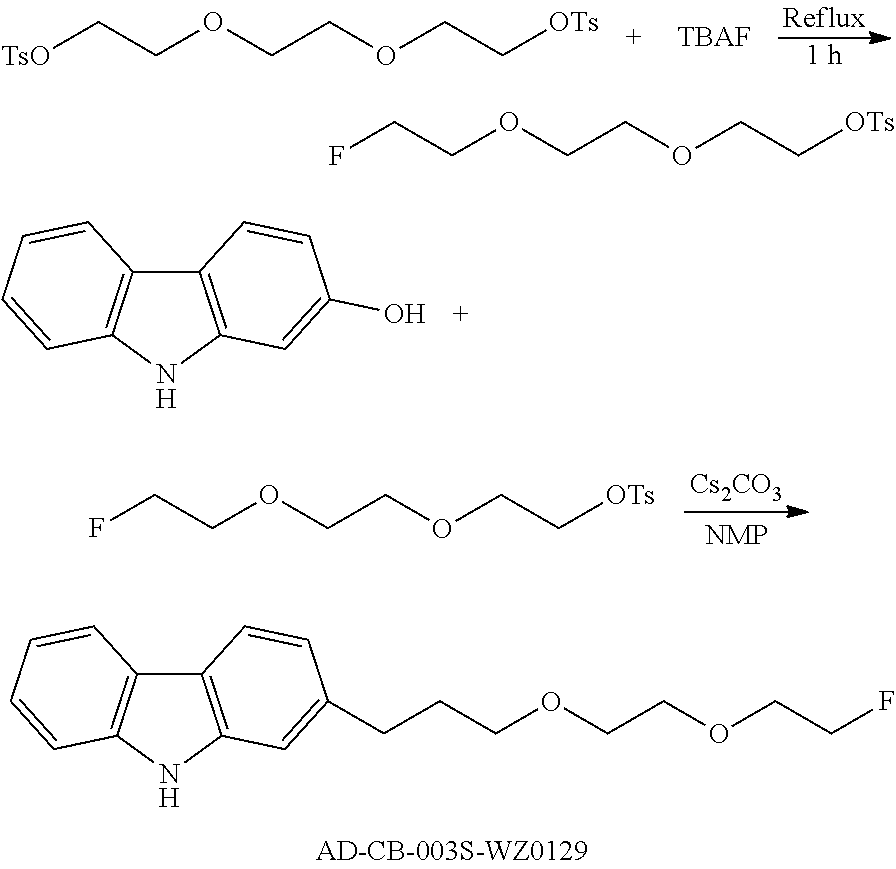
[TsO]CCOCCOCC[OTs].[TBAF].C12=C(NC3=C1C=CC=C3)C=C(O)C=C2.[Cs2CO3].FCCOCCOCC[OTs].C(CCOCCOCCF)C1=CC2=C(C3=C(N2)C=CC=C3)C=C1.FCCOCCOCC[OTs]
